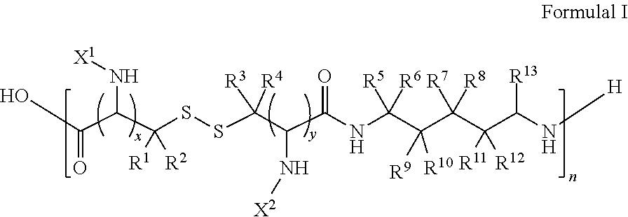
OC(C(C(SSC(C(C(NC(C(C(C(C(N[H])[R13])([R11])[R12])([R8])[R7])([R9])[R10])([R6])[R5])=O)N[X2])([R4])[R3])([R1])[R2])N[X1])=O
